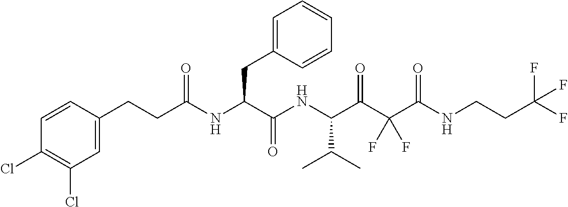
C1=CC(Cl)=C(Cl)C=C1CCC(NC(C(NC(C(C(C(NCCC(F)(F)F)=O)(F)F)=O)C(C)C)=O)CC1=CC=CC=C1)=O
